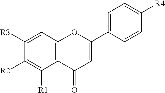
C12=C(C=C([R3])C([R2])=C1[R1])OC(C1=CC=C([R4])C=C1)=CC2=O
